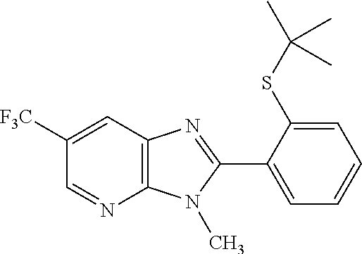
C1=NC2=C(C=C1[F3C])N=C(C1=CC=CC=C1SC(C)(C)C)N2C
